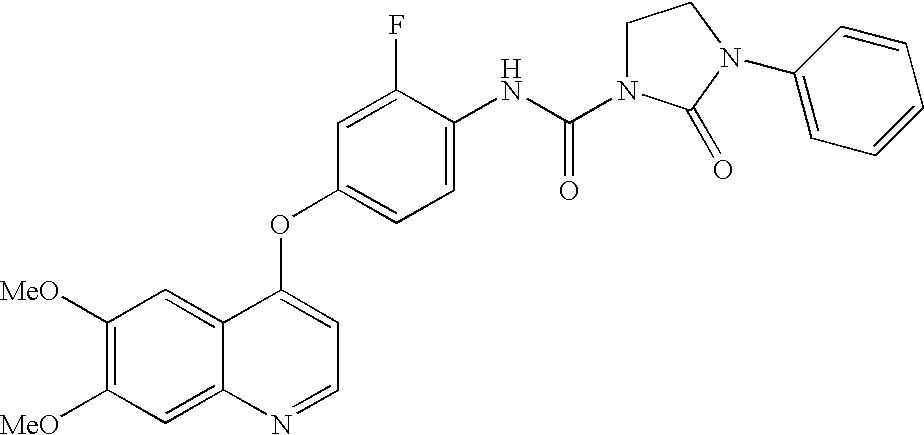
C12=CC([MeO])=C([MeO])C=C1N=CC=C2OC1=CC=C(NC(=O)N2CCN(C3=CC=CC=C3)C2=O)C(F)=C1
